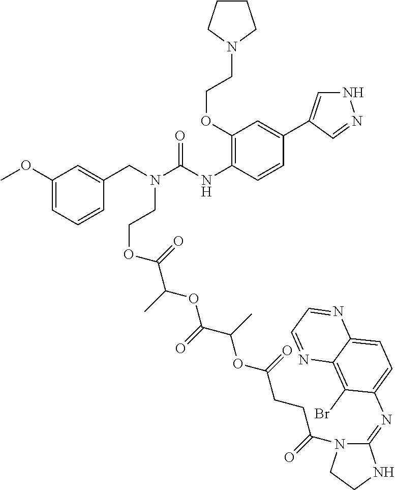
C1(OCCN2CCCC2)=C(NC(N(CC2=CC(OC)=CC=C2)CCOC(C(OC(C(OC(CCC(N2C(=NC3=CC=C4C(=C3Br)N=CC=N4)NCC2)=O)=O)C)=O)C)=O)=O)C=CC(C2=CNN=C2)=C1
